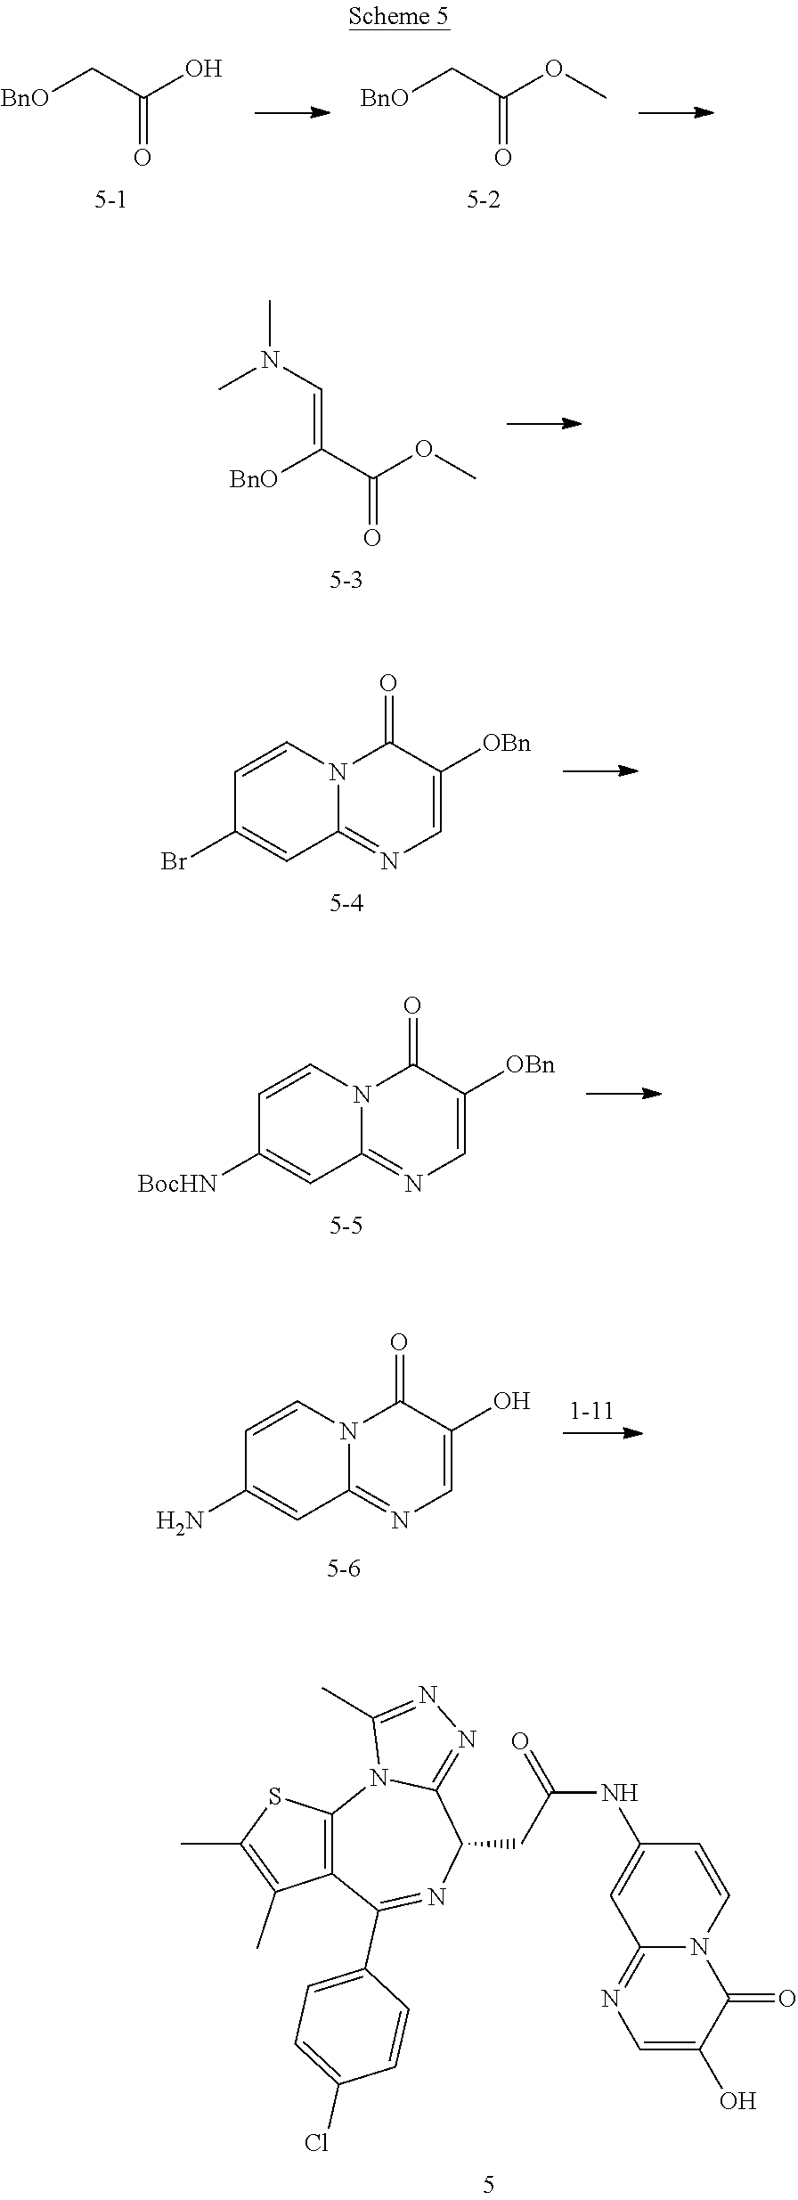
[BnO]CC(O)=O.[BnO]CC(OC)=O.[BnO]C(C(OC)=O)=CN(C)C.C1=CN2C(=NC=C([OBn])C2=O)C=C1Br.C1=CN2C(=NC=C([OBn])C2=O)C=C1[BocHN].C1=CN2C(=NC=C(O)C2=O)C=C1N.C12=C(C(C)=C(C)S1)C(C1=CC=C(Cl)C=C1)=NC(CC(NC1=CC3=NC=C(O)C(=O)N3C=C1)=O)C1=NN=C(C)N21
